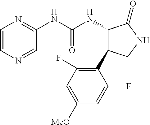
C1=CN=CC(NC(NC2C(C3=C(F)C=C([MeO])C=C3F)CNC2=O)=O)=N1
